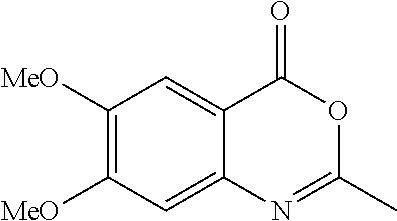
C12=CC([MeO])=C([MeO])C=C1C(=O)OC(C)=N2
